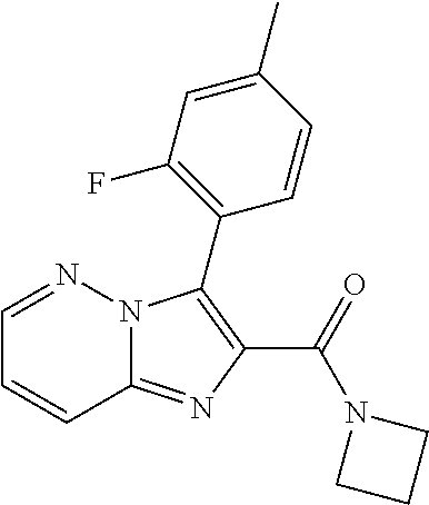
C12=NC(C(=O)N3CCC3)=C(C3=C(F)C=C(C)C=C3)N1N=CC=C2
